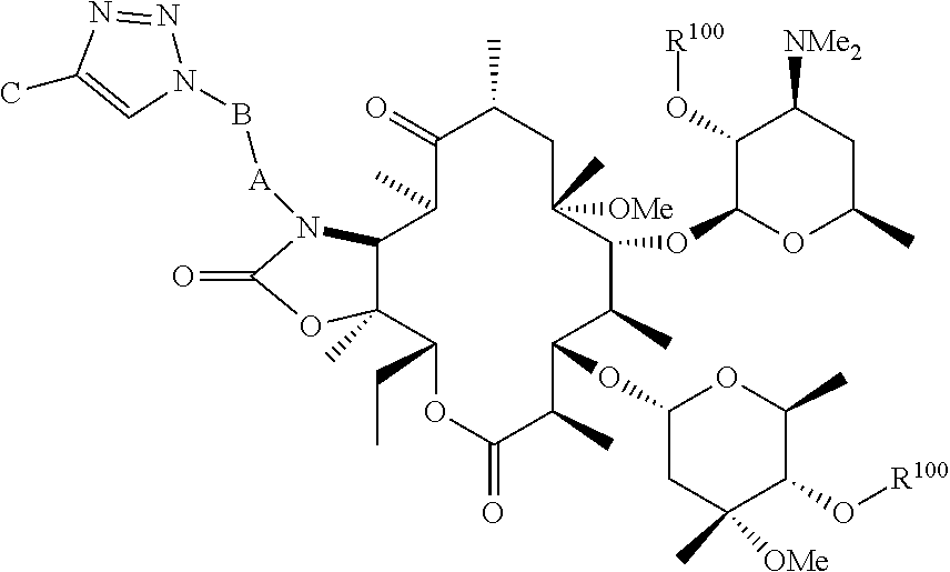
C1(=O)OC2(C)C(C(C)C(=O)C(C)CC([OMe])(C)C(OC3OC(C)CC([NMe2])C3O[R100])C(C)C(OC3CC(C)([OMe])C(O[R100])C(C)O3)C(C)C(=O)OC2CC)N1[A]BN1N=NC(C)=C1
